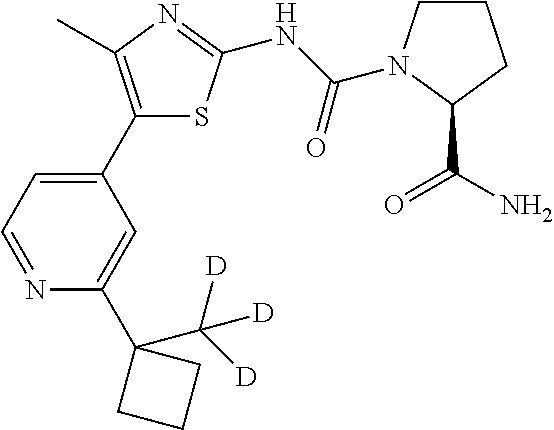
C1(C2=CC=NC(C3(C([D])([D])[D])CCC3)=C2)=C(C)N=C(NC(=O)N2CCCC2C(=O)N)S1
